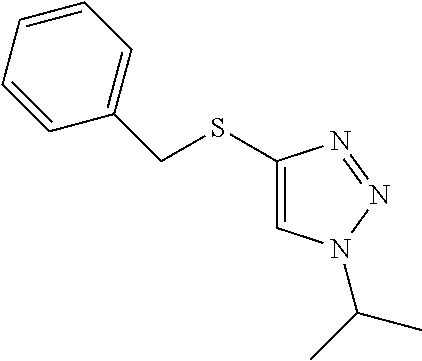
C1(CSC2=CN(C(C)C)N=N2)=CC=CC=C1
